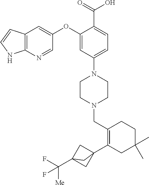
C1(OC2=CC3=C(N=C2)NC=C3)=CC(N2CCN(CC3=C(C45CC(C(F)([Me])F)(C4)C5)CC(C)(C)CC3)CC2)=CC=C1C(=O)O
